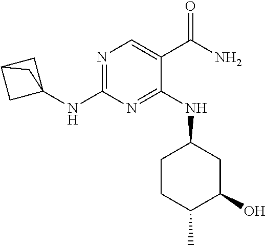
C12(NC3=NC=C(C(N)=O)C(NC4CC(O)C(C)CC4)=N3)CC(C1)C2
